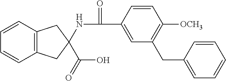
C1=CC2=C(C=C1)CC(NC(=O)C1=CC(CC3=CC=CC=C3)=C([OCH3])C=C1)(C(O)=O)C2
